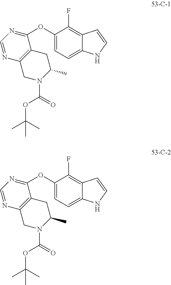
C1=NC2=C(C(OC3=CC=C4C(=C3F)C=CN4)=N1)CC(C)N(C(=O)OC(C)(C)C)C2.C1=NC2=C(C(OC3=CC=C4C(=C3F)C=CN4)=N1)CC(C)N(C(=O)OC(C)(C)C)C2
